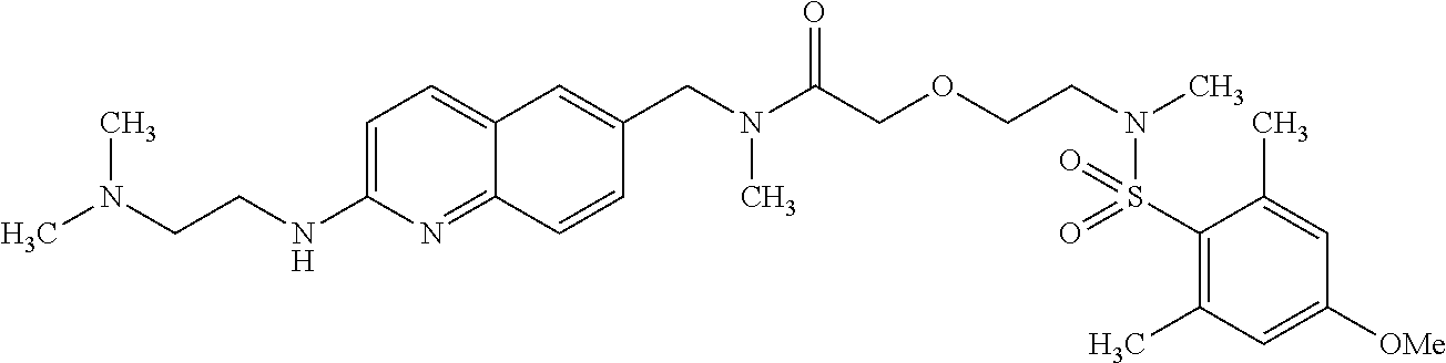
C1(S(N(CCOCC(N(CC2=CC3=CC=C(NCCN(C)C)N=C3C=C2)C)=O)C)(=O)=O)=C(C)C=C([OMe])C=C1C
